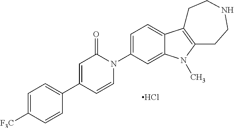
C1=C([F3C])C=CC(C2=CC(=O)N(C3=CC=C4C(=C3)N(C)C3=C4CCNCC3)C=C2)=C1.Cl
